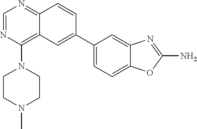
C1=NC(N2CCN(C)CC2)=C2C(=N1)C=CC(C1=CC=C3C(=C1)N=C(N)O3)=C2
